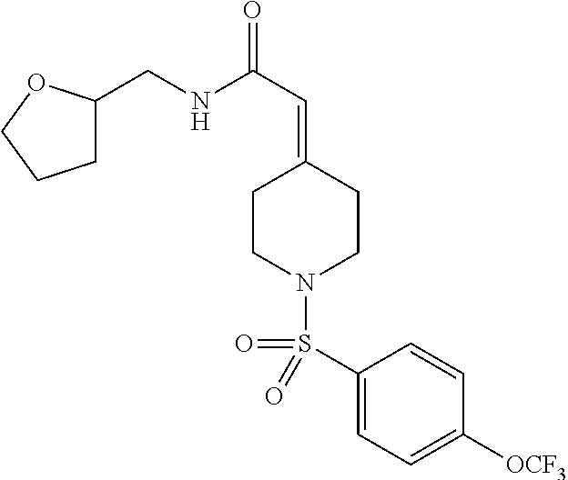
C1(CNC(C=C2CCN(S(C3=CC=C([OCF3])C=C3)(=O)=O)CC2)=O)CCCO1
